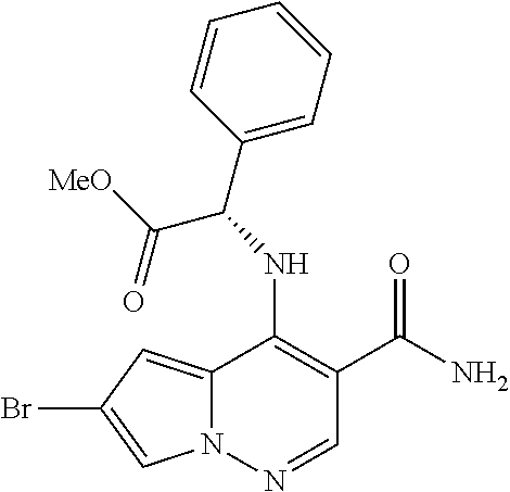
C12=CC(Br)=CN1N=CC(C(N)=O)=C2NC(C1=CC=CC=C1)C([MeO])=O
